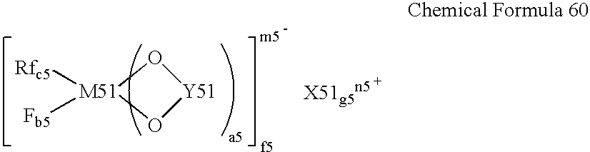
O1[M51]([Rfc5])([Fb5])O[Y51]1
